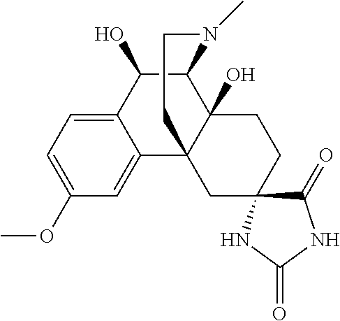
C1(O)C2C3(O)C(C4=CC(OC)=CC=C14)(CC1(CC3)C(=O)NC(=O)N1)CCN2C
